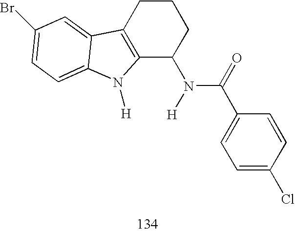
C12=C(CCCC1N(C(=O)C1=CC=C(Cl)C=C1)[H])C1=CC(Br)=CC=C1N2[H]
